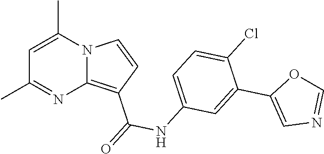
C1=C(C)N2C(=C(C(=O)NC3=CC=C(Cl)C(C4=CN=CO4)=C3)C=C2)N=C1C
